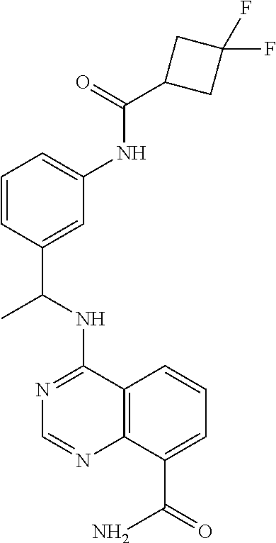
N(C1=NC=NC2=C1C=CC=C2C(=O)N)C(C1=CC(NC(C2CC(F)(F)C2)=O)=CC=C1)C
